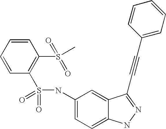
C1=CC(S(NC2=CC=C3C(=C2)C(C#CC2=CC=CC=C2)=NN3)(=O)=O)=C(S(C)(=O)=O)C=C1
